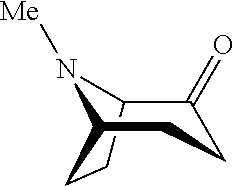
C12C(=O)CCC(N1[Me])CC2
